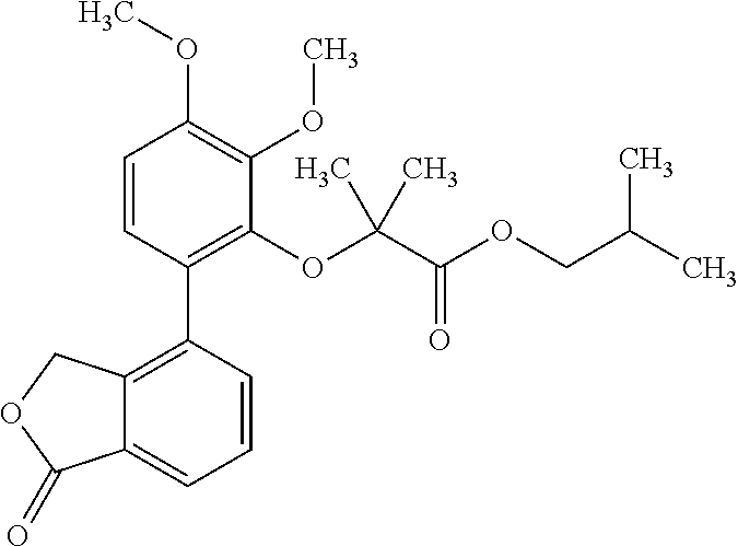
C12=C(C3=C(OC(C(OCC(C)C)=O)(C)C)C(OC)=C(OC)C=C3)C=CC=C1C(=O)OC2
